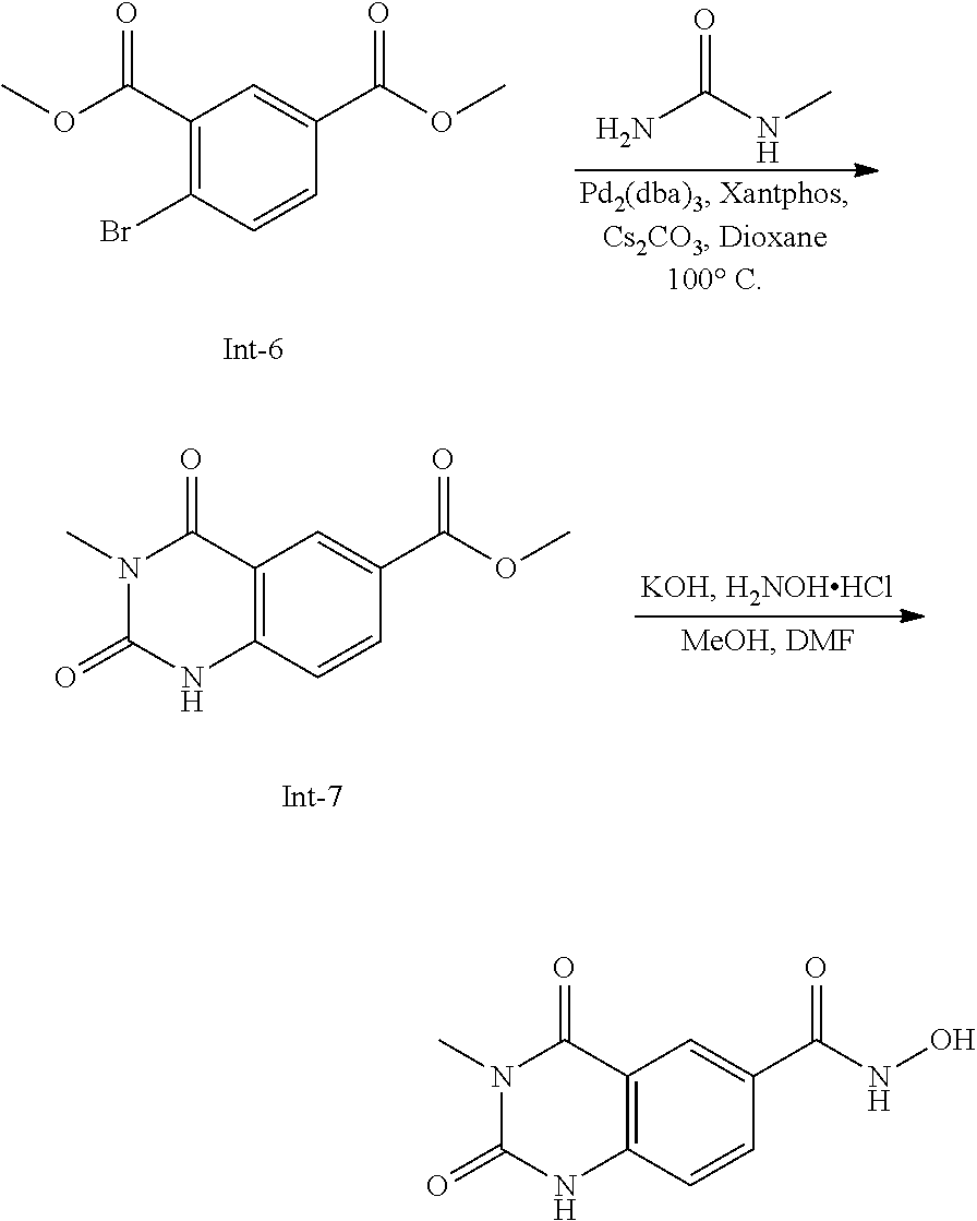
O=C(N)NC.C1(C(OC)=O)=C(Br)C=CC(C(OC)=O)=C1.C12=C(C=CC(C(OC)=O)=C1)NC(=O)N(C)C2=O.C12=C(C=CC(C(NO)=O)=C1)NC(=O)N(C)C2=O
